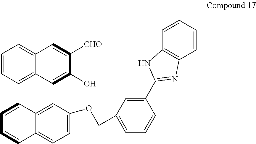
C1=CC=C2C(=C1)C=C([CHO])C(O)=C2C1=C2C(=CC=C1OCC1=CC=CC(C3=NC4=C(N3)C=CC=C4)=C1)C=CC=C2
